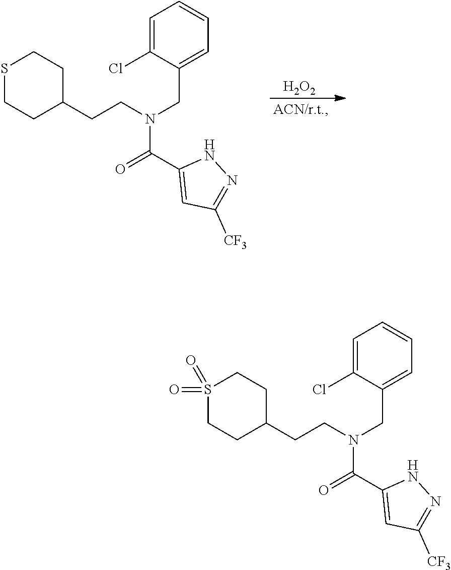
C(N(CC1=CC=CC=C1Cl)C(C1=CC([CF3])=NN1)=O)CC1CCSCC1.[H2O2].C(N(CC1=CC=CC=C1Cl)C(C1=CC([CF3])=NN1)=O)CC1CCS(=O)(=O)CC1
